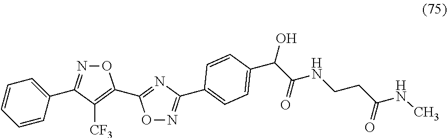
C1=CC=CC(C2=NOC(C3=NC(C4=CC=C(C(C(NCCC(NC)=O)=O)O)C=C4)=NO3)=C2[CF3])=C1
